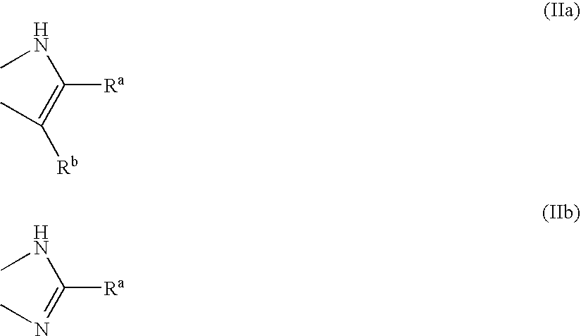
[Ra]C(=C(C)[Rb])NC.[Ra]C(=NC)NC
